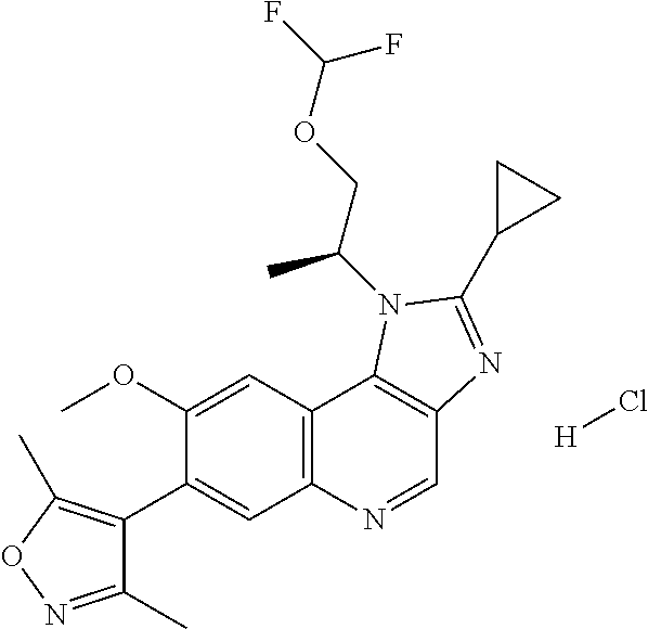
C12=C(N=CC3=C1N(C(COC(F)F)C)C(C1CC1)=N3)C=C(C1=C(C)ON=C1C)C(OC)=C2.Cl[H]
